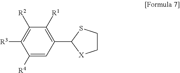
C1(C2[X]CCS2)=C([R1])C([R2])=C([R3])C([R4])=C1
